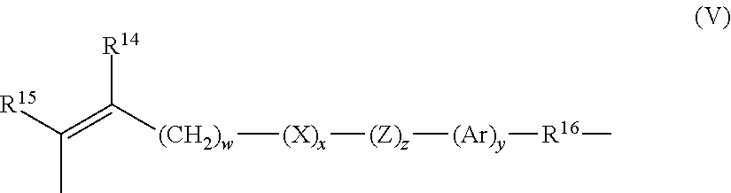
C(C)(=C([(CH2)w][(X)x][(Z)z][(Ar)y][R16]C)[R14])[R15]
